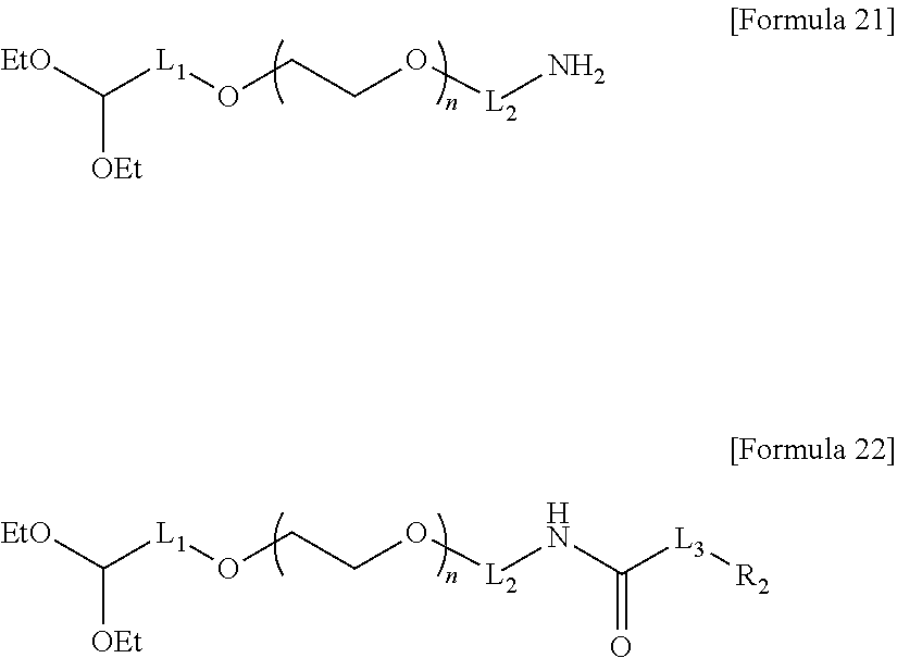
C([L1]OCCO[L2]N)([EtO])[OEt].C([L1]OCCO[L2]NC([L3][R2])=O)([EtO])[OEt]
